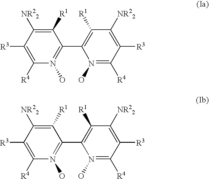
C1([R1])=C([NR22])C([R3])=C([R4])N(O)=C1C1=C([R1])C([NR22])=C([R3])C([R4])=N1O.C1([R1])=C([NR22])C([R3])=C([R4])N(O)=C1C1=C([R1])C([NR22])=C([R3])C([R4])=N1O
